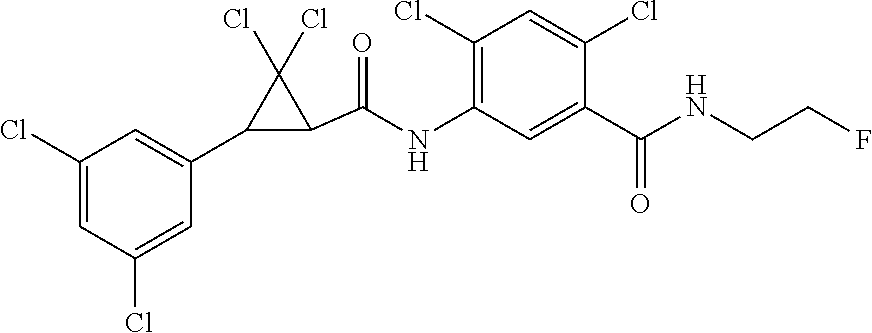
C1(Cl)=CC(Cl)=CC(C2C(C(=O)NC3=C(Cl)C=C(Cl)C(C(=O)NCCF)=C3)C2(Cl)Cl)=C1
